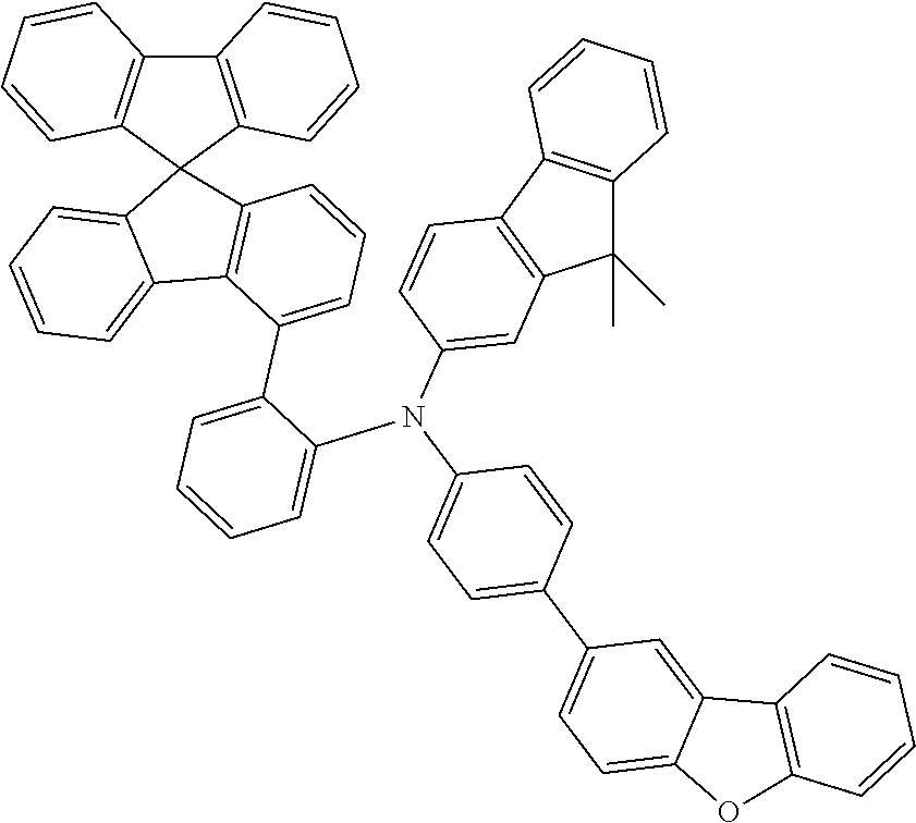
C12=C(C3(C4=CC=CC=C14)C1=C(C4=C3C=CC=C4)C=CC=C1)C=CC=C2C1=CC=CC=C1N(C1=CC=C(C2=CC=C3C(=C2)C2=C(O3)C=CC=C2)C=C1)C1=CC2=C(C=C1)C1=C(C2(C)C)C=CC=C1
